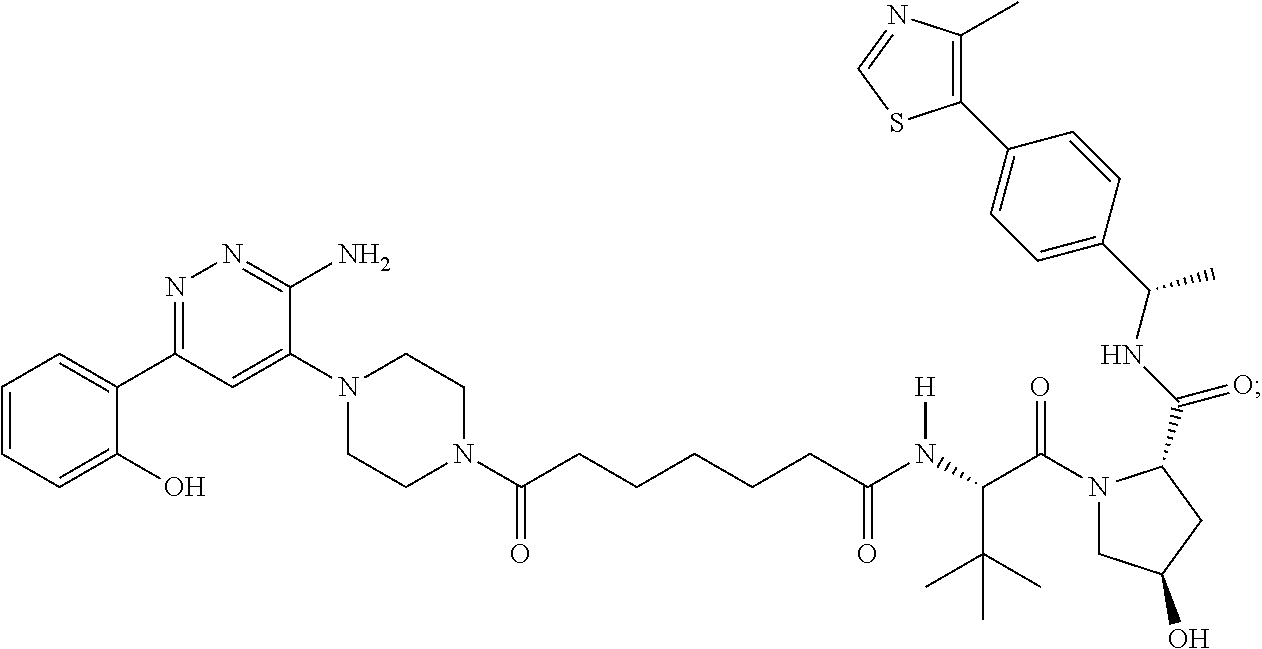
N1(C(=O)CCCCCC(N(C(C(N2CC(O)CC2C(NC(C2=CC=C(C3=C(C)N=CS3)C=C2)C)=O)=O)C(C)(C)C)[H])=O)CCN(C2=CC(C3=CC=CC=C3O)=NN=C2N)CC1
